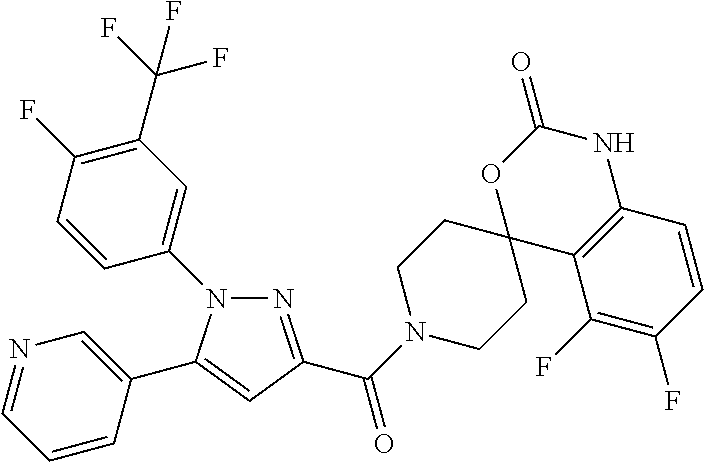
N1(C2=CC(C(F)(F)F)=C(F)C=C2)N=C(C(N2CCC3(CC2)C2=C(NC(=O)O3)C=CC(F)=C2F)=O)C=C1C1=CN=CC=C1
